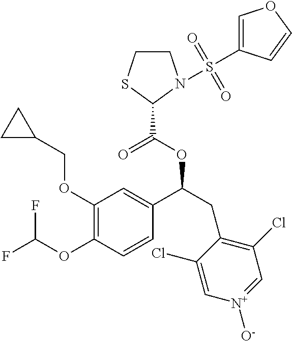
C1(OCC2CC2)=C(OC(F)F)C=CC(C(CC2=C(Cl)C=[N+]([O-])C=C2Cl)OC(=O)C2N(S(=O)(=O)C3=COC=C3)CCS2)=C1
